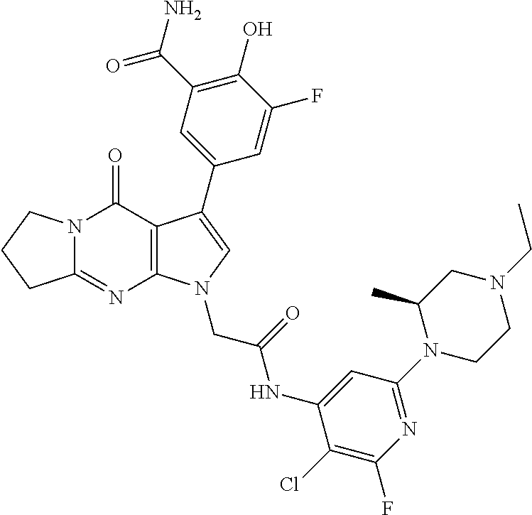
C12=NC3=C(C(=O)N1CCC2)C(C1=CC(C(N)=O)=C(O)C(F)=C1)=CN3CC(=O)NC1=CC(N2CCN(CC)CC2C)=NC(F)=C1Cl
